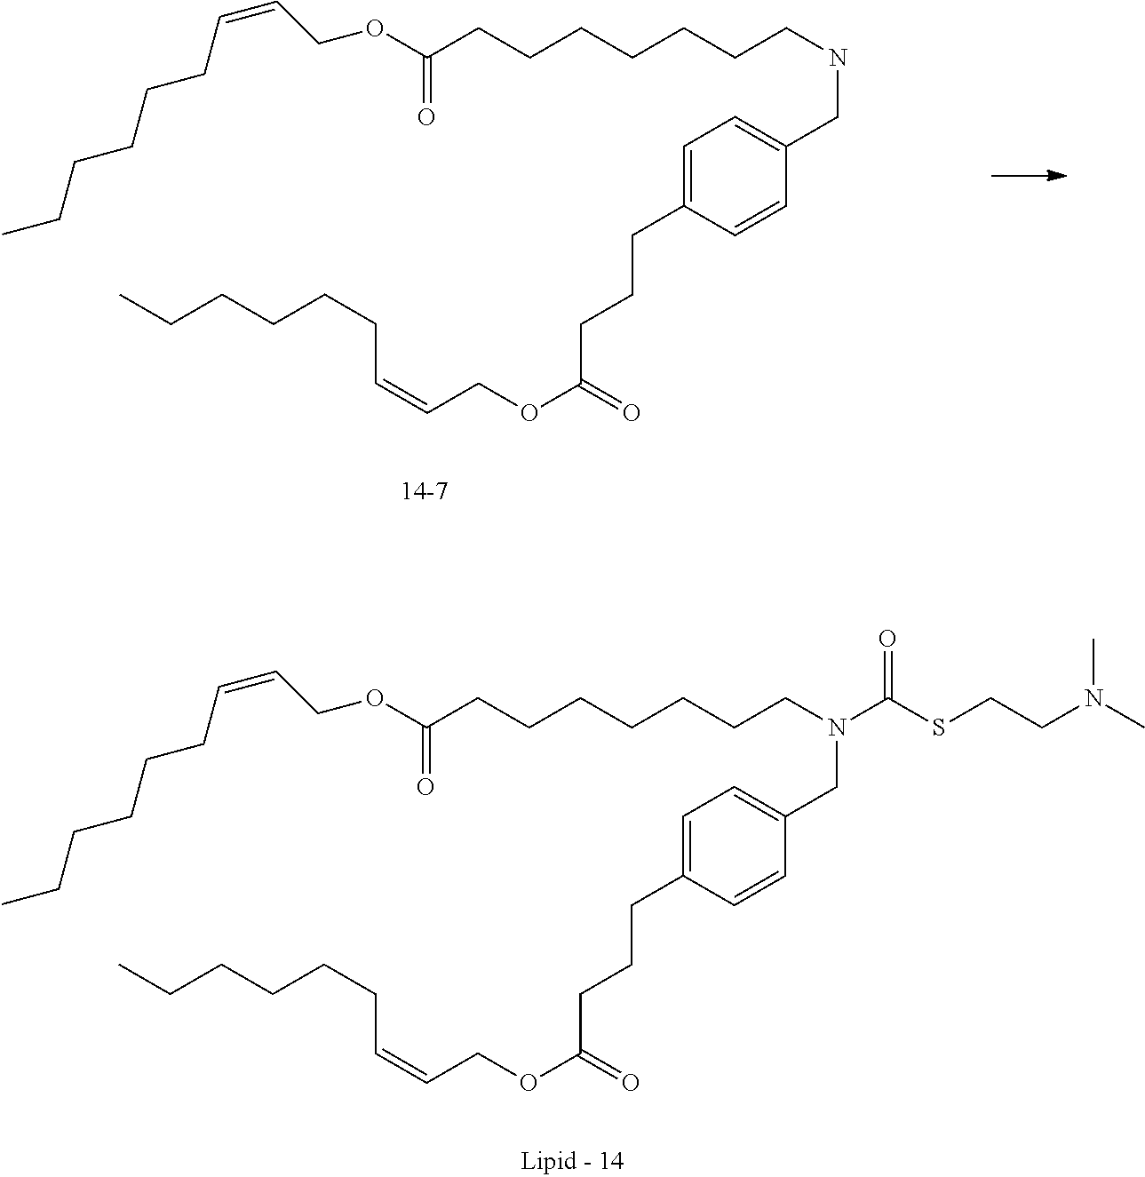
C(CCCCCCCNCC1=CC=C(CCCC(OCC=CCCCCCC)=O)C=C1)(=O)OCC=CCCCCCC.C(CCCCCCCN(C(SCCN(C)C)=O)CC1=CC=C(CCCC(OCC=CCCCCCC)=O)C=C1)(=O)OCC=CCCCCCC
